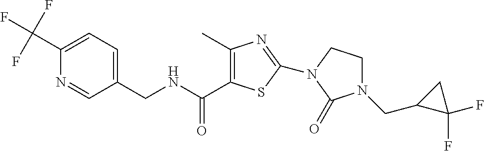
C1(C(F)(F)F)=CC=C(CNC(=O)C2=C(C)N=C(N3CCN(CC4C(F)(F)C4)C3=O)S2)C=N1
